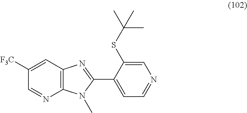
C1=C([F3C])C=NC2=C1N=C(C1=CC=NC=C1SC(C)(C)C)N2C
